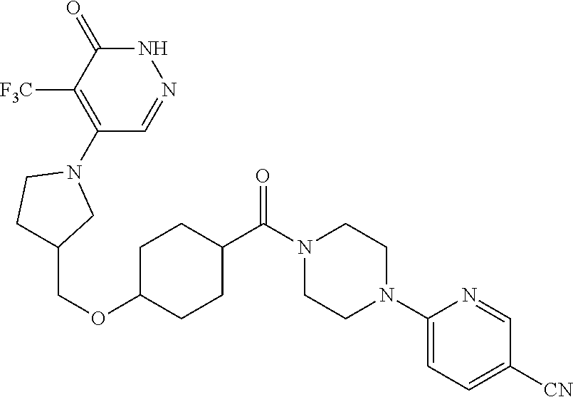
C1(N2CCC(COC3CCC(C(N4CCN(C5=CC=C([CN])C=N5)CC4)=O)CC3)C2)=C([F3C])C(=O)NN=C1
